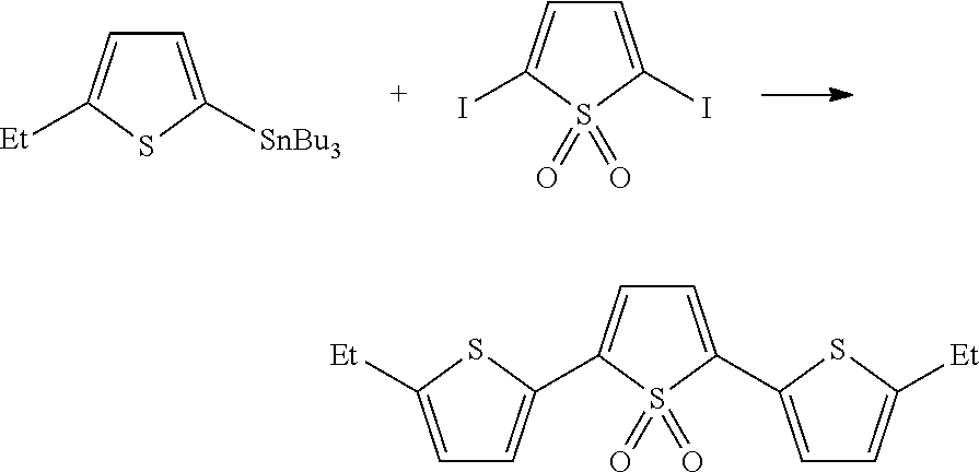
C1=C(I)S(=O)(=O)C(I)=C1.C1=C([SnBu3])SC([Et])=C1.C1=C(C2=CC=C([Et])S2)S(=O)(=O)C(C2=CC=C([Et])S2)=C1
